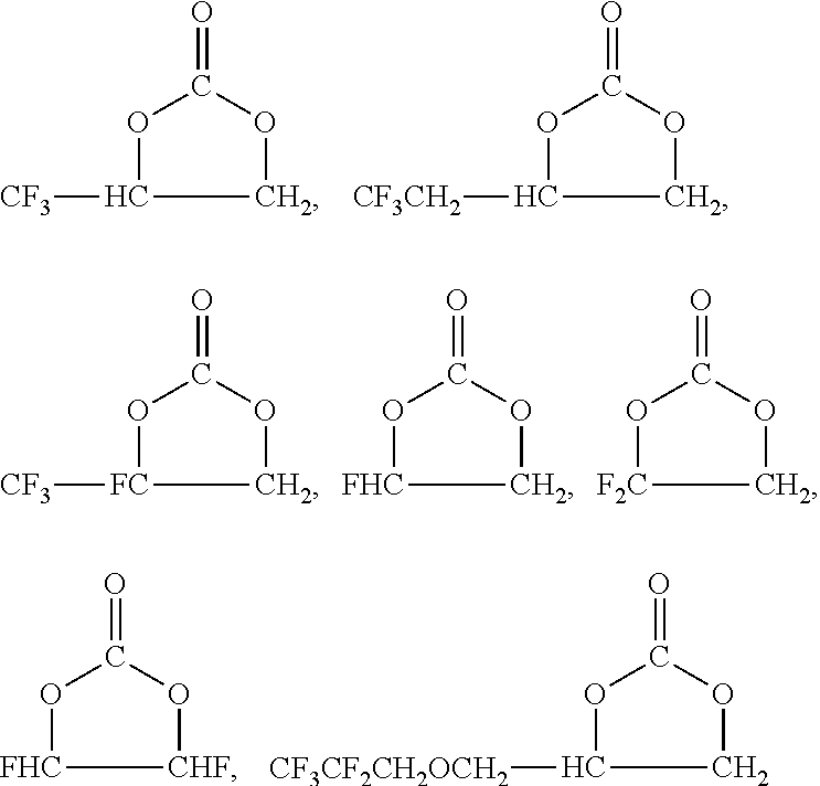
C1OC(=O)OC1[CF3].C1OC(=O)OC1[CF3CH2].C1OC(=O)O[FC]1[CF3].C1OC(=O)O[FHC]1.C1OC(=O)O[F2C]1.[CHF]1OC(=O)O[FHC]1.C1OC(=O)OC1[CF3CF2CH2OCH2]
